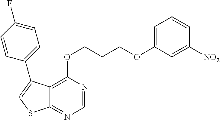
C1=NC(OCCCOC2=CC=CC([NO2])=C2)=C2C(=N1)SC=C2C1=CC=C(F)C=C1
